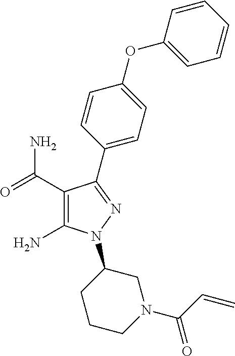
C1(C(=O)N)=C(N)N(C2CCCN(C(C=C)=O)C2)N=C1C1=CC=C(OC2=CC=CC=C2)C=C1
